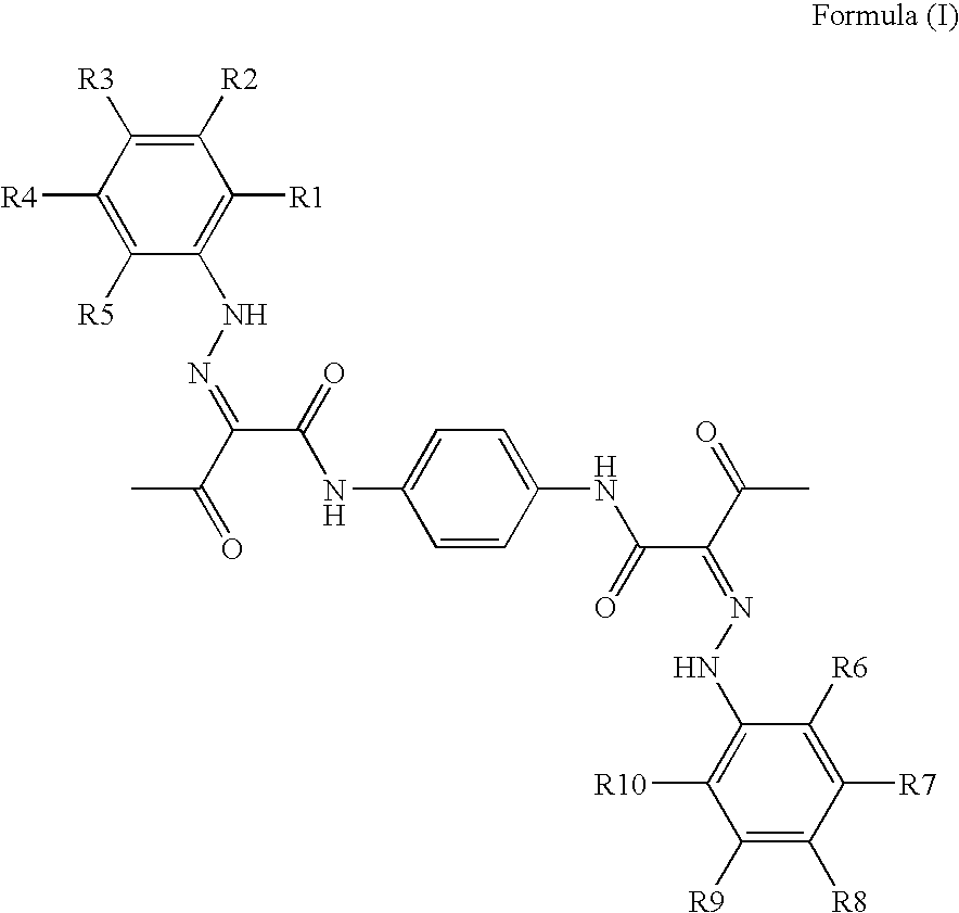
C1([R2])=C([R3])C([R4])=C([R5])C(NN=C(C(=O)NC2=CC=C(NC(C(C(C)=O)=NNC3=C([R10])C([R9])=C([R8])C([R7])=C3[R6])=O)C=C2)C(C)=O)=C1[R1]
